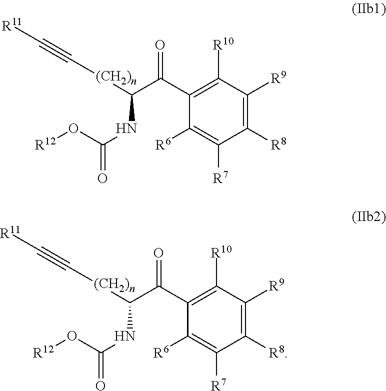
O(C(=O)NC(C(C1=C([R10])C([R9])=C([R8])C([R7])=C1[R6])=O)[(CH2)n]C#C[R11])[R12].O(C(=O)NC(C(C1=C([R10])C([R9])=C([R8])C([R7])=C1[R6])=O)[(CH2)n]C#C[R11])[R12]
